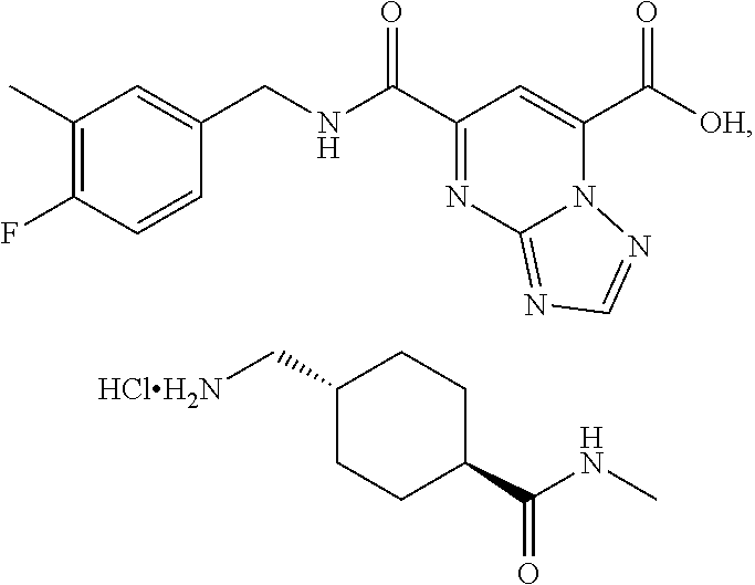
C1(C)=C(F)C=CC(CNC(C2=NC3=NC=NN3C(C([OH])=O)=C2)=O)=C1.C1(C[HClH2N])CCC(C(NC)=O)CC1
